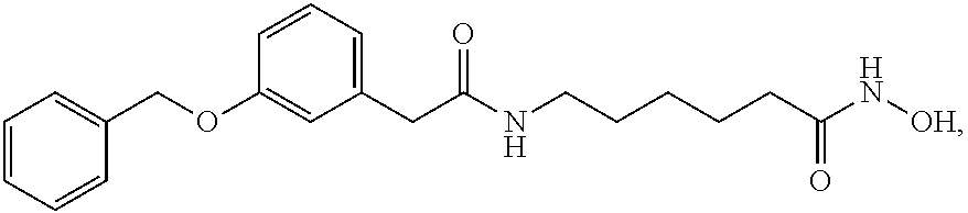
C1=CC=CC(COC2=CC(CC(NCCCCCC(N[OH])=O)=O)=CC=C2)=C1
